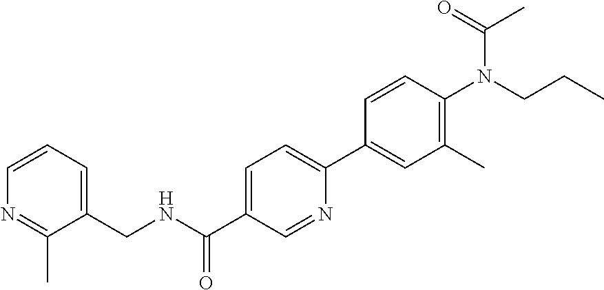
C1=CC=C(CNC(C2=CC=C(C3=CC(C)=C(N(CCC)C(=O)C)C=C3)N=C2)=O)C(C)=N1
